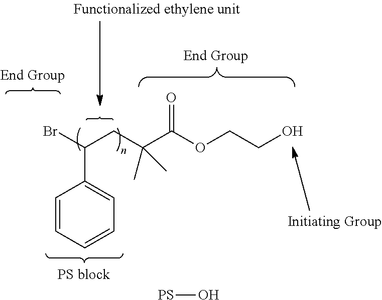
BrC(CC(C(OCCO)=O)(C)C)C1=CC=CC=C1.[PS]O
